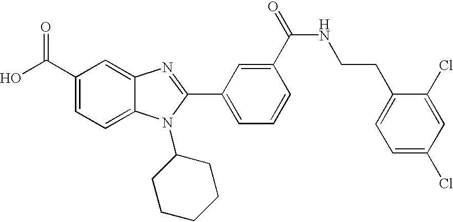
OC(C1=CC=C2C(=C1)N=C(C1=CC=CC(C(=O)NCCC3=CC=C(Cl)C=C3Cl)=C1)N2C1CCCCC1)=O
